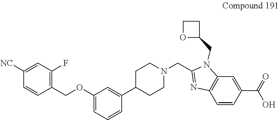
C1([NC])=CC(F)=C(COC2=CC=CC(C3CCN(CC4=NC5=C(N4CC4CCO4)C=C(C(=O)O)C=C5)CC3)=C2)C=C1
